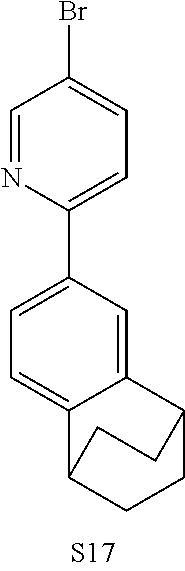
C1(C2=CC=C(Br)C=N2)=CC=C2C(=C1)C1CCC2CC1
